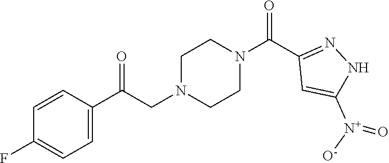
C1=CC(C(CN2CCN(C(C3=NNC([N+]([O-])=O)=C3)=O)CC2)=O)=CC=C1F
